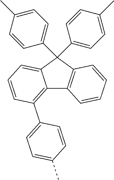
C12=C(C3=CC=C(C)C=C3)C=CC=C1C(C1=CC=C(C)C=C1)(C1=CC=C(C)C=C1)C1=C2C=CC=C1
